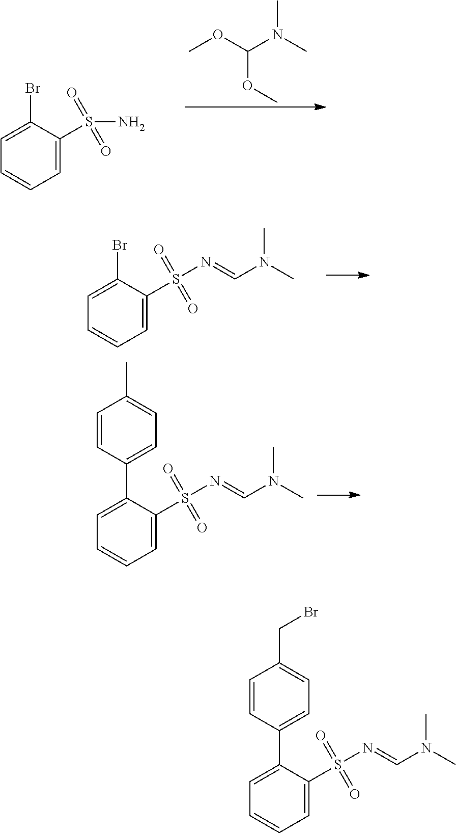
C1(S(N)(=O)=O)=CC=CC=C1Br.COC(N(C)C)OC.C1(S(=O)(=O)N=CN(C)C)=CC=CC=C1Br.C1=C(S(=O)(=O)N=CN(C)C)C(C2=CC=C(C)C=C2)=CC=C1.C1=C(S(=O)(=O)N=CN(C)C)C(C2=CC=C(CBr)C=C2)=CC=C1
